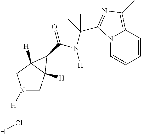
N1([H])CC2([H])C([H])(C1)C2C(N(C(C)(C)C1=NC(C)=C2N1C=CC=C2)[H])=O.[H]Cl
